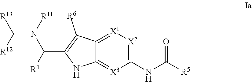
C1(NC([R5])=O)=[X2][X1]=C2C(=[X3]1)NC(C([R1])N(C([R12])[R13])[R11])=C2[R6]
